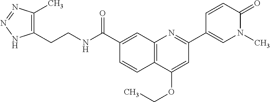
C1(C(NCCC2=C(C)N=NN2)=O)=CC2=C(C=C1)C(OCC)=CC(C1=CN(C)C(=O)C=C1)=N2
